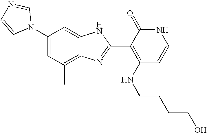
C1(C)=C2C(=CC(N3C=NC=C3)=C1)NC(C1=C(NCCCCO)C=CNC1=O)=N2
